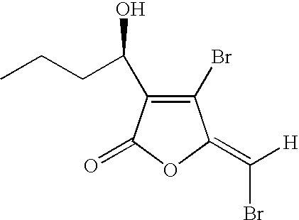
C1(Br)=C(C(CCC)O)C(=O)OC1=C([H])Br
